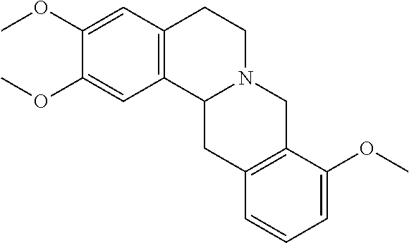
C12=C(C=C(OC)C(OC)=C1)CCN1C2CC2=C(C1)C(OC)=CC=C2
